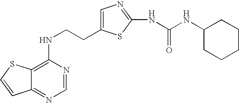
C(CNC1=C2C(=NC=N1)C=CS2)C1=CN=C(NC(=O)NC2CCCCC2)S1
